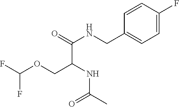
C(C(NC(=O)C)COC(F)F)(=O)NCC1=CC=C(F)C=C1
